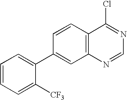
C1=CC=C([CF3])C(C2=CC3=C(C=C2)C(Cl)=NC=N3)=C1
